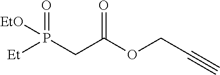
[EtO]P([Et])(CC(OCC#C)=O)=O
